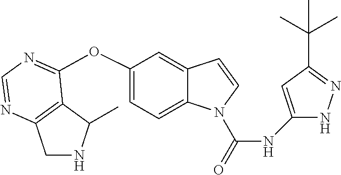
C12=C(N=CN=C1OC1=CC=C3C(=C1)C=CN3C(=O)NC1=CC(C(C)(C)C)=NN1)CNC2C
